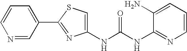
C1=C(C2=NC(NC(NC3=NC=CC=C3N)=O)=CS2)C=NC=C1
